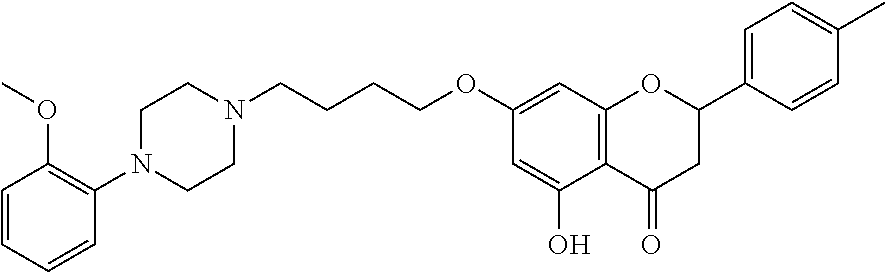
C1=CC=CC(N2CCN(CCCCOC3=CC4=C(C(O)=C3)C(=O)CC(C3=CC=C(C)C=C3)O4)CC2)=C1OC
